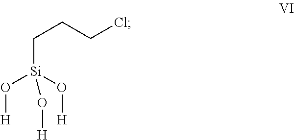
C([Si](O[H])(O[H])O[H])CCCl
